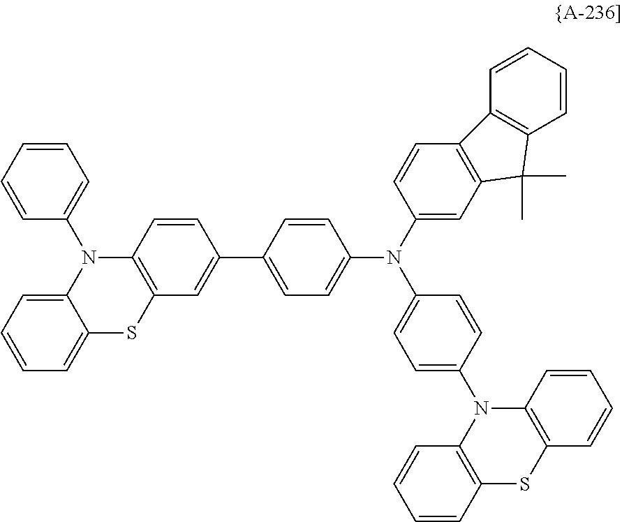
C1=CC=CC(N2C3=CC=CC=C3SC3=C2C=CC(C2=CC=C(N(C4=CC=C(N5C6=C(SC7=C5C=CC=C7)C=CC=C6)C=C4)C4=CC5=C(C=C4)C4=C(C=CC=C4)C5(C)C)C=C2)=C3)=C1
